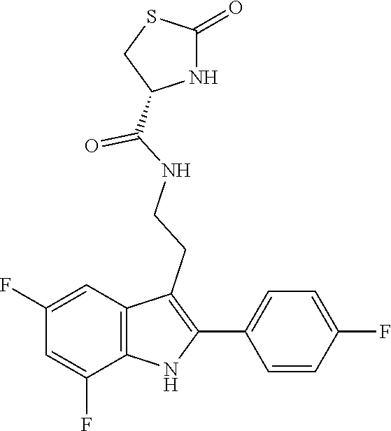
C1(=O)NC(C(NCCC2=C(C3=CC=C(F)C=C3)NC3=C2C=C(F)C=C3F)=O)CS1
